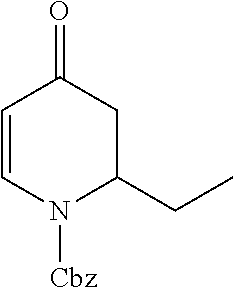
C1=CN([Cbz])C(CC)CC1=O
